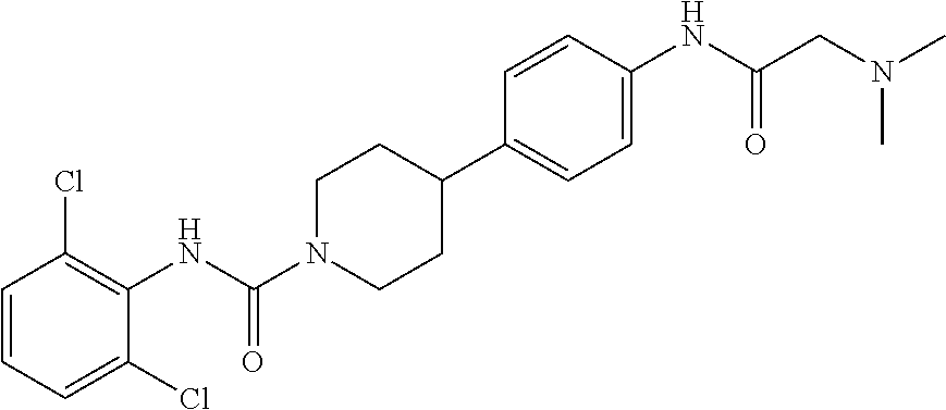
C1=CC=C(Cl)C(NC(N2CCC(C3=CC=C(NC(CN(C)C)=O)C=C3)CC2)=O)=C1Cl
